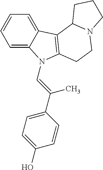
C1=C2C(=CC=C1)C1=C(CCN3C1CCC3)N2C=C(C1=CC=C(O)C=C1)C
